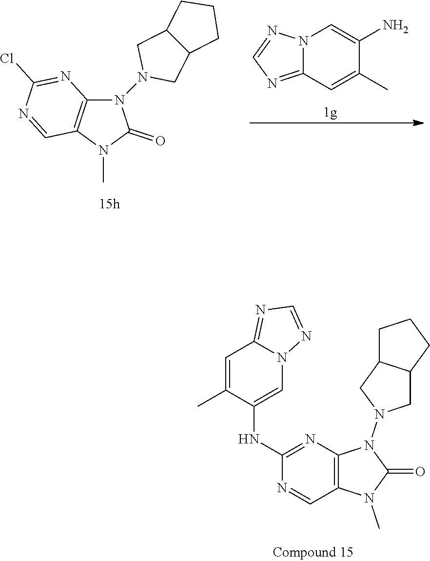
N1(N2CC3C(C2)CCC3)C2=C(C=NC(Cl)=N2)N(C)C1=O.N12C(=NC=N1)C=C(C)C(N)=C2.C1(NC2=CN3C(=NC=N3)C=C2C)=NC2=C(C=N1)N(C)C(=O)N2N1CC2C(C1)CCC2
